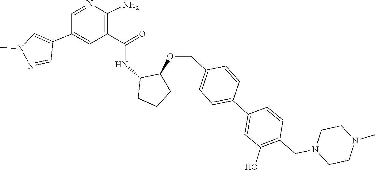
C1CN(CC2=C(O)C=C(C3=CC=C(COC4C(NC(C5=C(N)N=CC(C6=CN(C)N=C6)=C5)=O)CCC4)C=C3)C=C2)CCN1C
